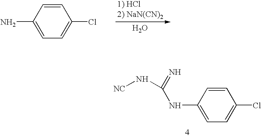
O.NC1=CC=C(Cl)C=C1.N(C1=CC=C(Cl)C=C1)C(N[NC])=N
